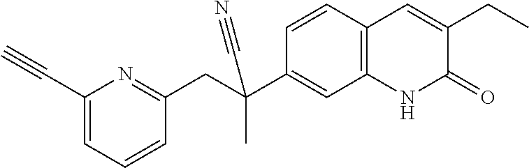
C1(C#C)=CC=CC(CC(C2=CC3=C(C=C2)C=C(CC)C(=O)N3)(C)C#N)=N1
